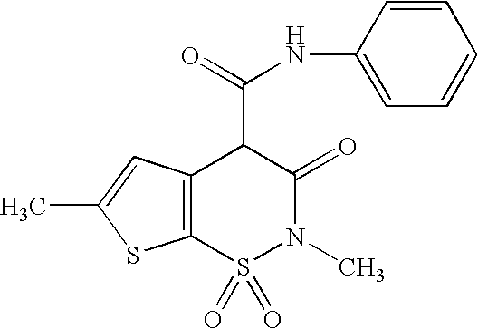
N(C(C1C(=O)N(C)S(=O)(=O)C2=C1C=C(C)S2)=O)C1=CC=CC=C1
